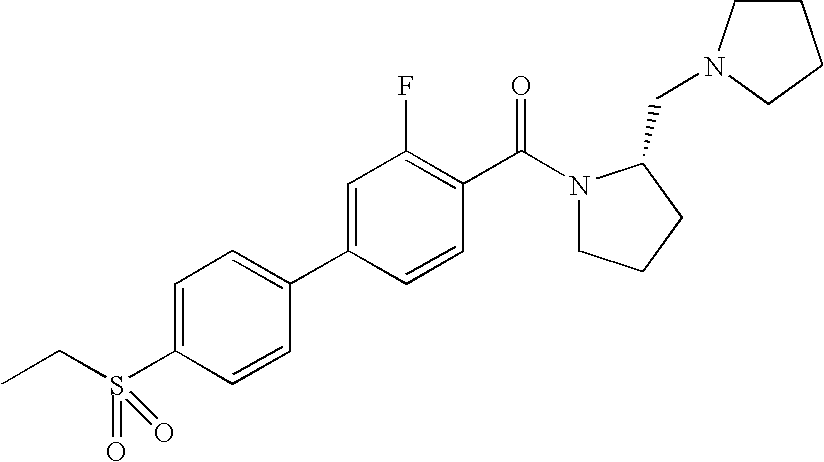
C1=C(S(CC)(=O)=O)C=CC(C2=CC(F)=C(C(=O)N3CCCC3CN3CCCC3)C=C2)=C1
